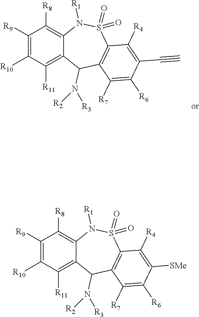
C1([R9])=C([R10])C([R11])=C2C(=C1[R8])N([R1])S(=O)(=O)C1=C(C2N([R3])[R2])C([R7])=C([R6])C(C#C)=C1[R4].C1([R9])=C([R10])C([R11])=C2C(=C1[R8])N([R1])S(=O)(=O)C1=C(C2N([R3])[R2])C([R7])=C([R6])C([SMe])=C1[R4]
